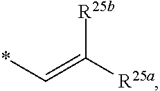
*C=C([R25a])[R25b]
